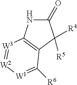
C1(=O)NC2=C(C1([R4])[R5])C([R6])=[W1][W2]=[W3]2
